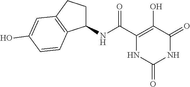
C(C1=C(O)C(=O)NC(=O)N1)(=O)NC1CCC2=C1C=CC(O)=C2
